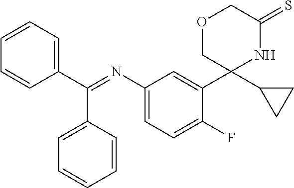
C1(N=C(C2=CC=CC=C2)C2=CC=CC=C2)=CC=C(F)C(C2(C3CC3)NC(=S)COC2)=C1
